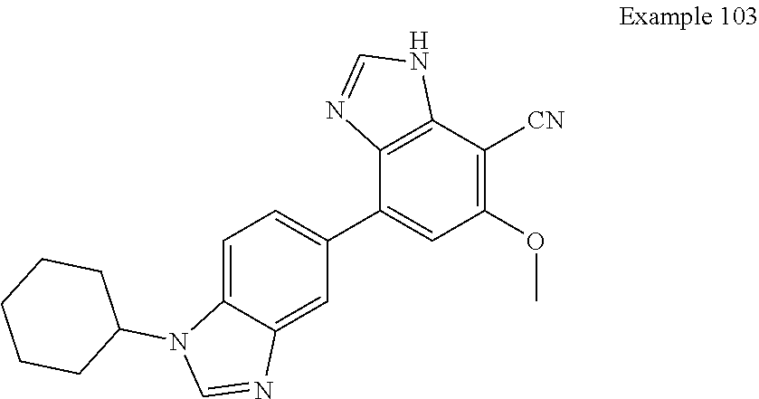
C12=C(C(C3=CC=C4C(=C3)N=CN4C3CCCCC3)=CC(OC)=C1[CN])N=CN2
